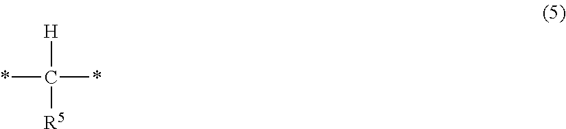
*C([H])([R5])*
